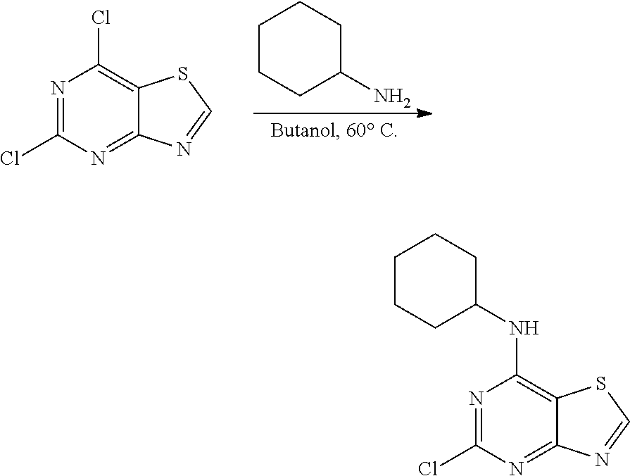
C1CCC(N)CC1.N1=C(Cl)N=C2C(=C1Cl)SC=N2.N1=C(Cl)N=C2C(=C1NC1CCCCC1)SC=N2
